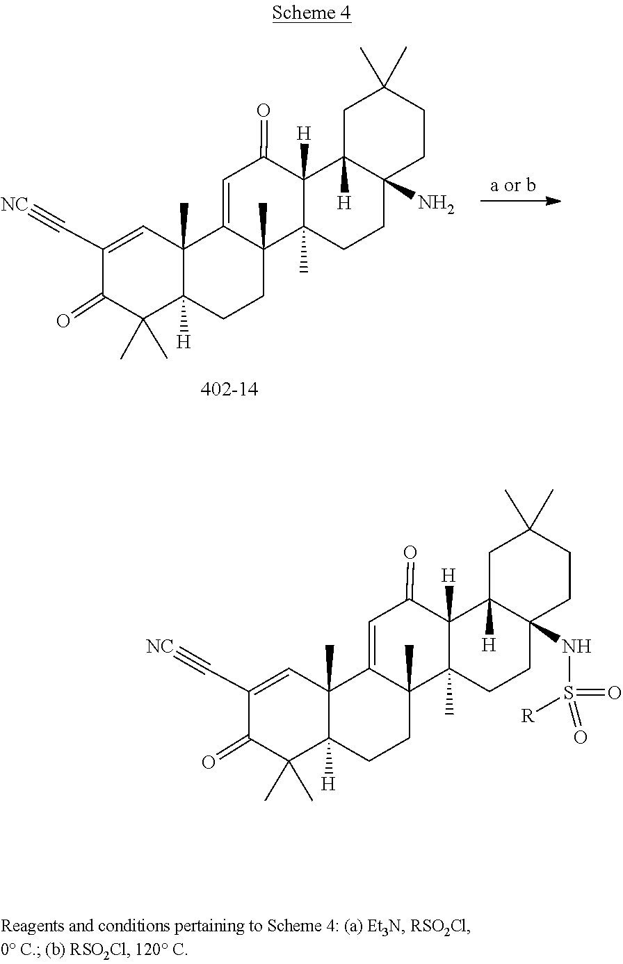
C12=CC(=O)C3([H])C4([H])CC(C)(C)CCC4(N)CCC3(C)C1(C)CCC1([H])C2(C)C=C(C#[NC])C(=O)C1(C)C.N(C12C([H])(C3([H])C(=O)C=C4C5(C)C([H])(CCC4(C)C3(C)CC1)C(C)(C)C(=O)C(C#[NC])=C5)CC(C)(C)CC2)S(=O)([R])=O
